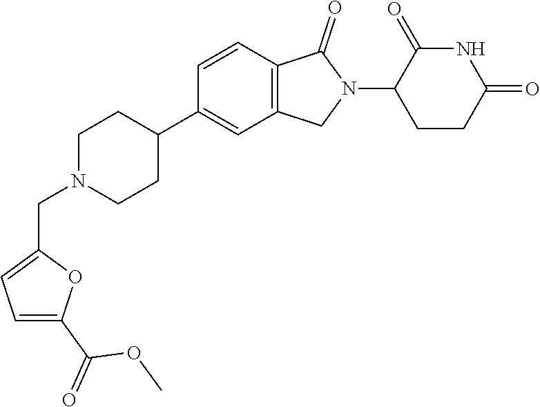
C1N(CC2=CC=C(C(=O)OC)O2)CCC(C2=CC3=C(C=C2)C(=O)N(C2CCC(=O)NC2=O)C3)C1
